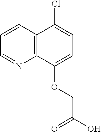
C12=C(C=CC=N1)C(Cl)=CC=C2OCC(O)=O
